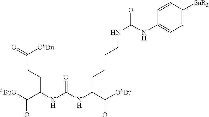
[t-BuO]C(C(NC(NC(C([Ot-Bu])=O)CCCCNC(=O)NC1=CC=C([SnR3])C=C1)=O)CCC(=O)[Ot-Bu])=O
